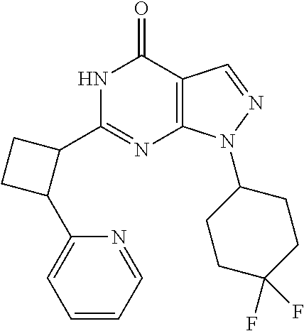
N1C(C2CCC2C2=CC=CC=N2)=NC2=C(C1=O)C=NN2C1CCC(F)(F)CC1
